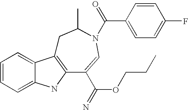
C1=CC=C2C(=C1)C1=C(N2)C(C(OCCC)=N)=CN(C(=O)C2=CC=C(F)C=C2)C(C)C1
